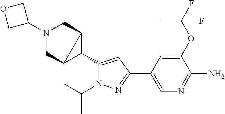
C1(C2C3CN(C4COC4)CC23)=CC(C2=CN=C(N)C(OC(F)(C)F)=C2)=NN1C(C)C
